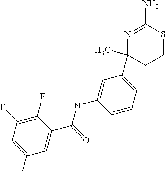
N1=C(N)SCCC1(C)C1=CC=CC(NC(C2=CC(F)=CC(F)=C2F)=O)=C1
